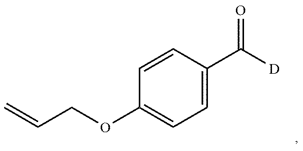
O(C1=CC=C(C([D])=O)C=C1)CC=C
